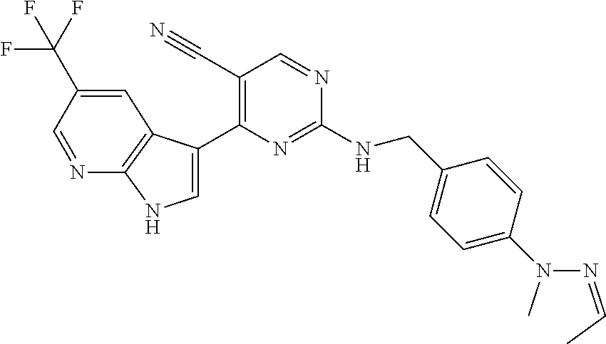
C(NC1=NC(C2=CNC3=C2C=C(C(F)(F)F)C=N3)=C(C#N)C=N1)C1=CC=C(N(N=CC)C)C=C1
